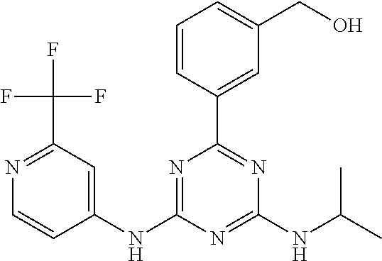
N1=C(C(F)(F)F)C=C(NC2=NC(C3=CC(CO)=CC=C3)=NC(NC(C)C)=N2)C=C1
